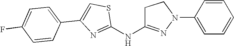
C1(F)=CC=C(C2=CSC(NC3=NN(C4=CC=CC=C4)CC3)=N2)C=C1
